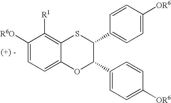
C1([R6O])=CC=C2C(=C1[R1])SC(C1=CC=C([OR6])C=C1)C(C1=CC=C([OR6])C=C1)O2
